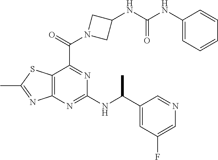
C12=C(N=C(NC(C3=CC(F)=CN=C3)C)N=C1C(=O)N1CC(NC(NC3=CC=CC=C3)=O)C1)N=C(C)S2
